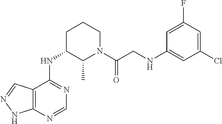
C12=C(N=CN=C1NC1C(C)N(C(CNC3=CC(Cl)=CC(F)=C3)=O)CCC1)NN=C2
